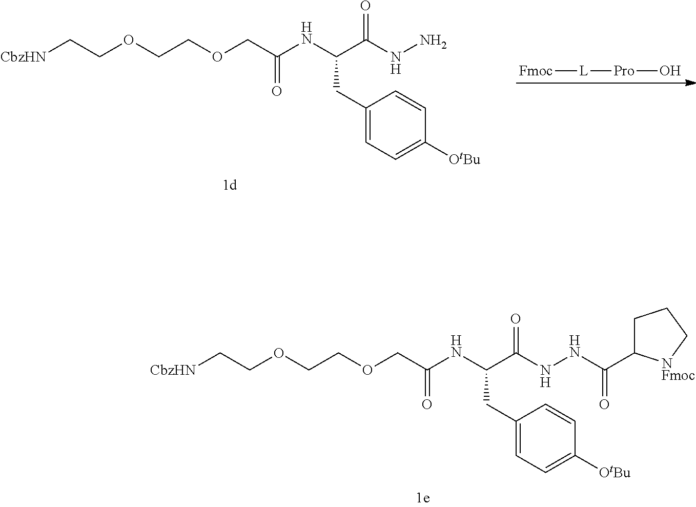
[CbzHN]CCOCCOCC(NC(C(NNC(C1CCC[NFmoc]1)=O)=O)CC1=CC=C([OtBu])C=C1)=O.[CbzHN]CCOCCOCC(NC(C(NN)=O)CC1=CC=C([OtBu])C=C1)=O.[Fmoc][L][Pro]O
